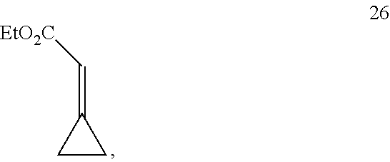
C(=C1CC1)[EtO2C]
